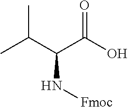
CC(C(C(O)=O)N[Fmoc])C
